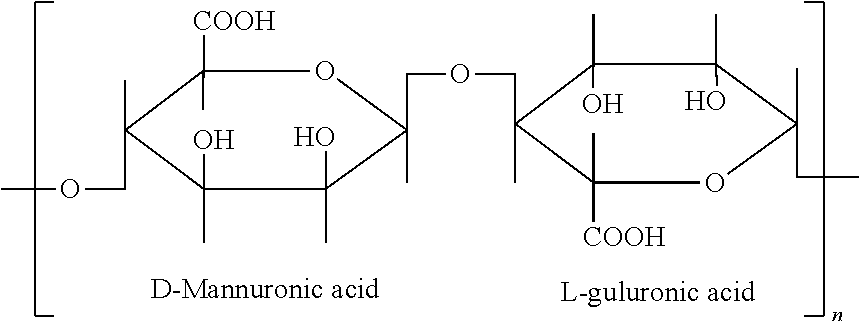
C1([COOH])(C)C(C)(COC)C(C)(O)C(O)(C)C(COCC2(C)C(C)(O)C(C)(O)C(C)(CC)OC2([COOH])C)(C)O1
